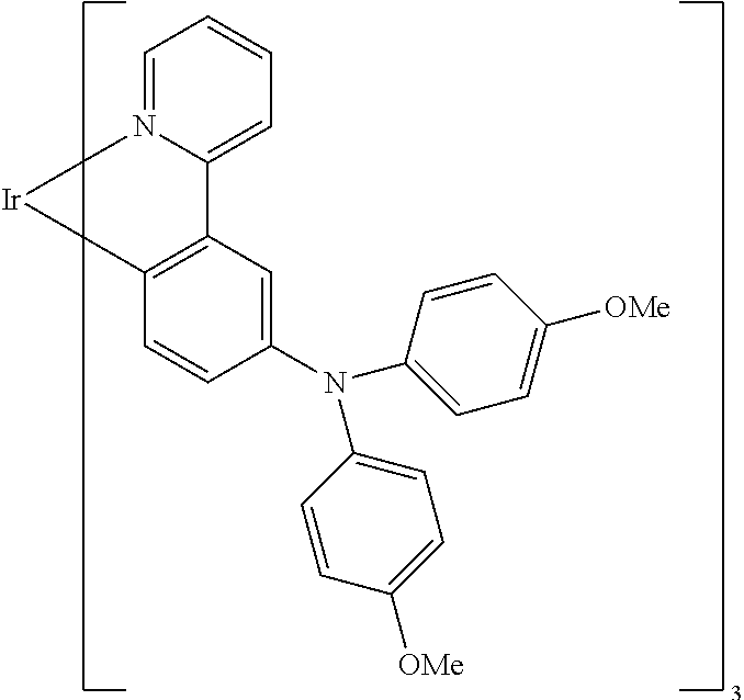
C1=N2C(=CC=C1)C1=C(C=CC(N(C3=CC=C([OMe])C=C3)C3=CC=C([OMe])C=C3)=C1)[Ir]2
